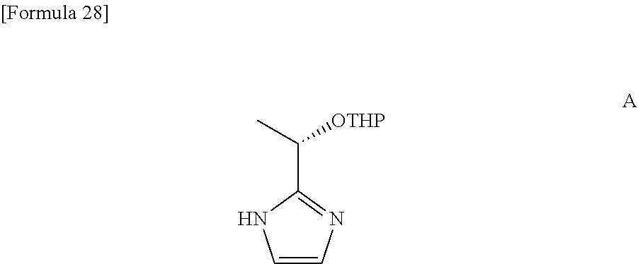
C1=CN=C(C(C)[OTHP])N1
